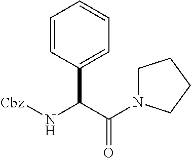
C1=CC(C(C(=O)N2CCCC2)N[Cbz])=CC=C1
